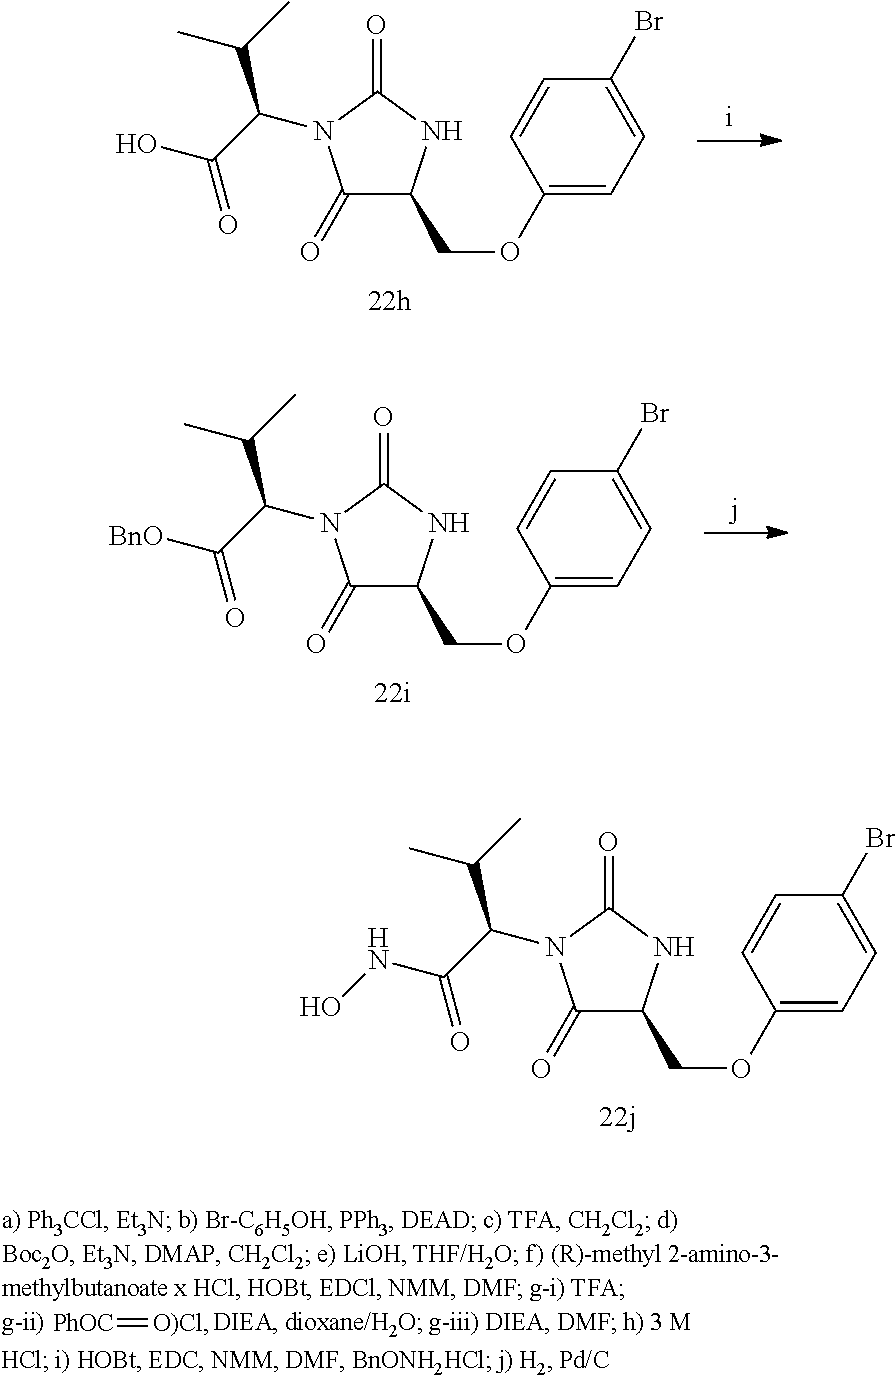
C1(=O)C(COC2=CC=C(Br)C=C2)NC(=O)N1C(C(NO)=O)C(C)C.C1(=O)C(COC2=CC=C(Br)C=C2)NC(=O)N1C(C(O)=O)C(C)C.C1(=O)C(COC2=CC=C(Br)C=C2)NC(=O)N1C(C([BnO])=O)C(C)C.[PhOC]=[O)Cl]
